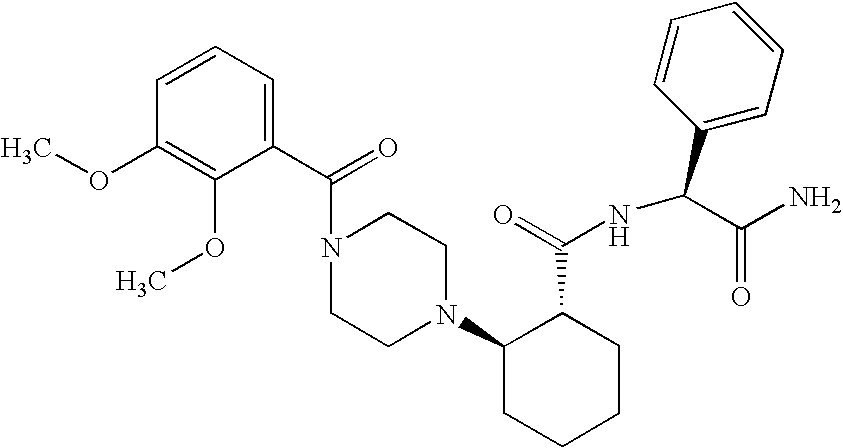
N1(C(C2=CC=CC(OC)=C2OC)=O)CCN(C2CCCCC2C(=O)NC(C2=CC=CC=C2)C(N)=O)CC1
